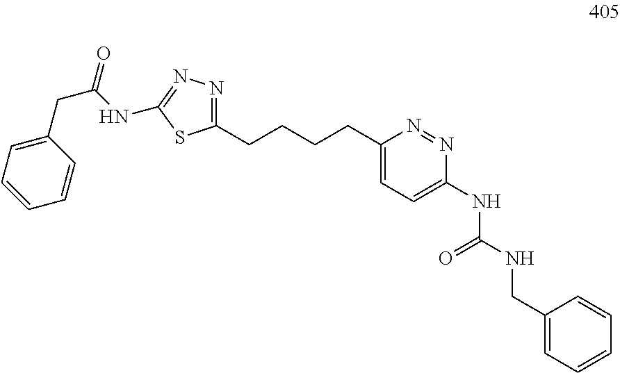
C1=CC=CC=C1CC(=O)NC1=NN=C(CCCCC2=CC=C(NC(NCC3=CC=CC=C3)=O)N=N2)S1
